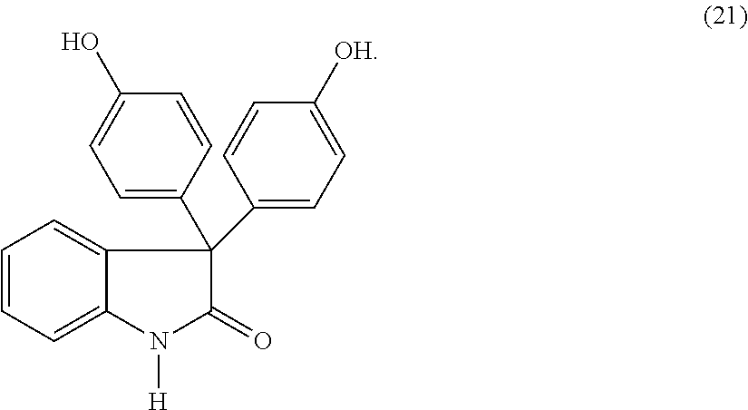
C1=CC=C2C(=C1)C(C1=CC=C(O)C=C1)(C1=CC=C([OH])C=C1)C(=O)N2[H]
